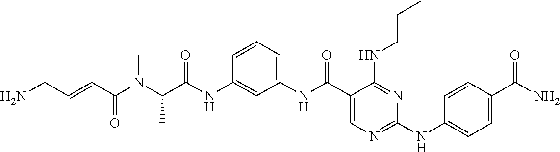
C1(NC(=O)C(N(C(C=CCN)=O)C)C)=CC(NC(C2=CN=C(NC3=CC=C(C(N)=O)C=C3)N=C2NCCC)=O)=CC=C1
